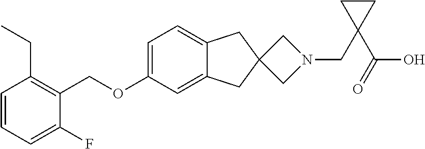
C1=CC=C(F)C(COC2=CC=C3C(=C2)CC2(C3)CN(CC3(C(O)=O)CC3)C2)=C1CC
